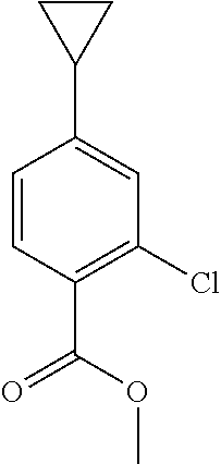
C1=CC(C(OC)=O)=C(Cl)C=C1C1CC1
